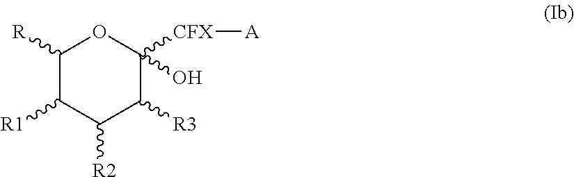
C1([R])C([R1])C([R2])C([R3])C([CFX][A])(O)O1
